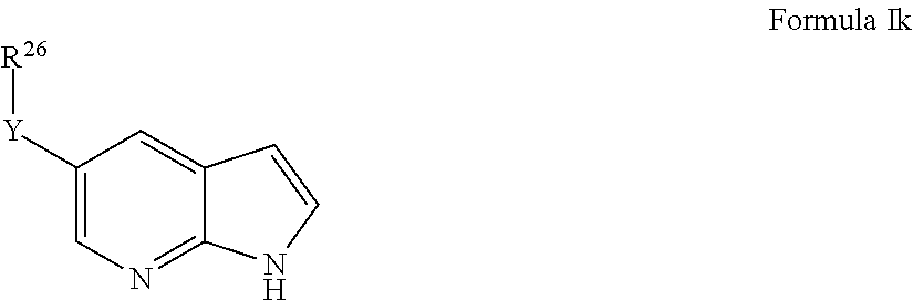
C1([Y][R26])=CN=C2C(=C1)C=CN2
